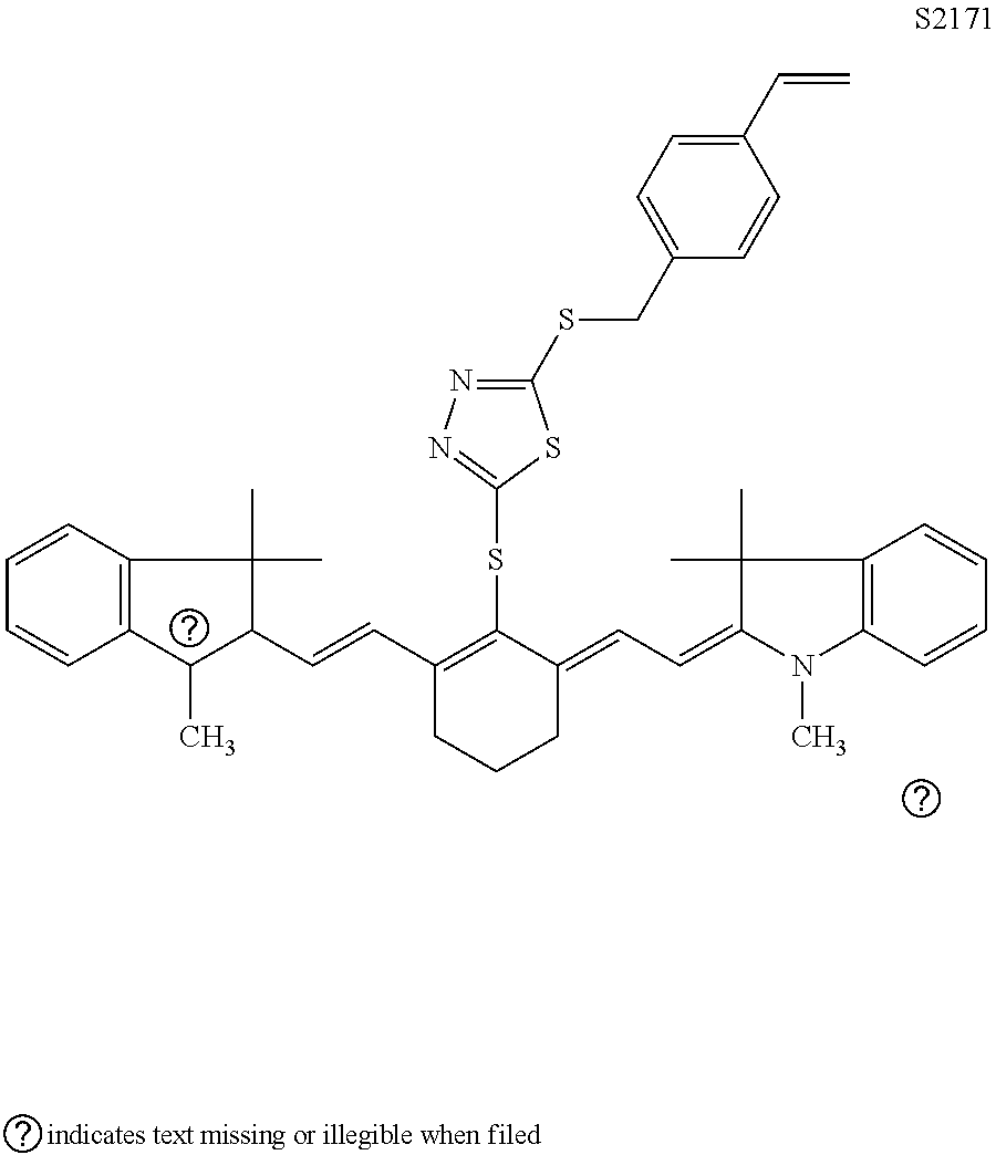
C12=C(C=CC=C1)C(C)(C)C(C=CC1=C(SC3=NN=C(SCC4=CC=C(C=C)C=C4)S3)C(=CC=C3N(C)C4=C(C=CC=C4)C3(C)C)CCC1)C2C
